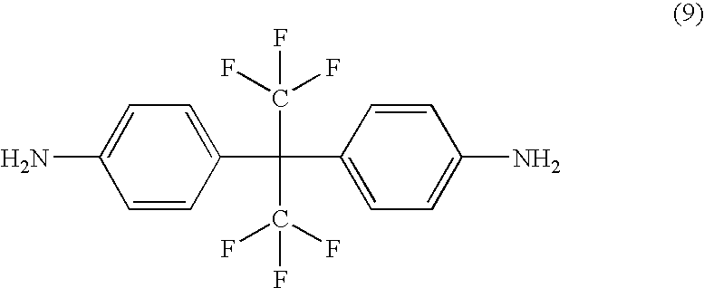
C1=CC(C(C2=CC=C(N)C=C2)(C(F)(F)F)C(F)(F)F)=CC=C1N
